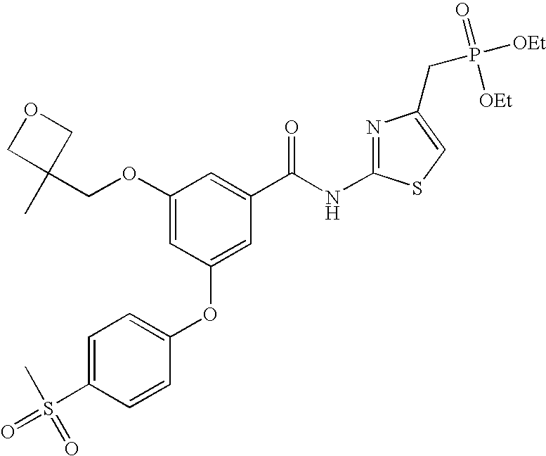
C1(OCC2(C)COC2)=CC(OC2=CC=C(S(=O)(C)=O)C=C2)=CC(C(NC2=NC(CP([OEt])(=O)[OEt])=CS2)=O)=C1
